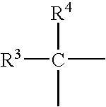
[R3]C(C)([R4])C
